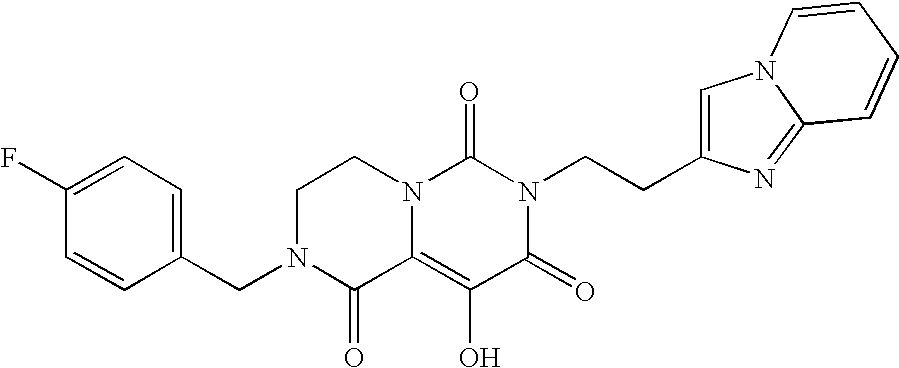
C1(F)=CC=C(CN2C(=O)C3=C(O)C(=O)N(CCC4=CN5C(=N4)C=CC=C5)C(=O)N3CC2)C=C1
